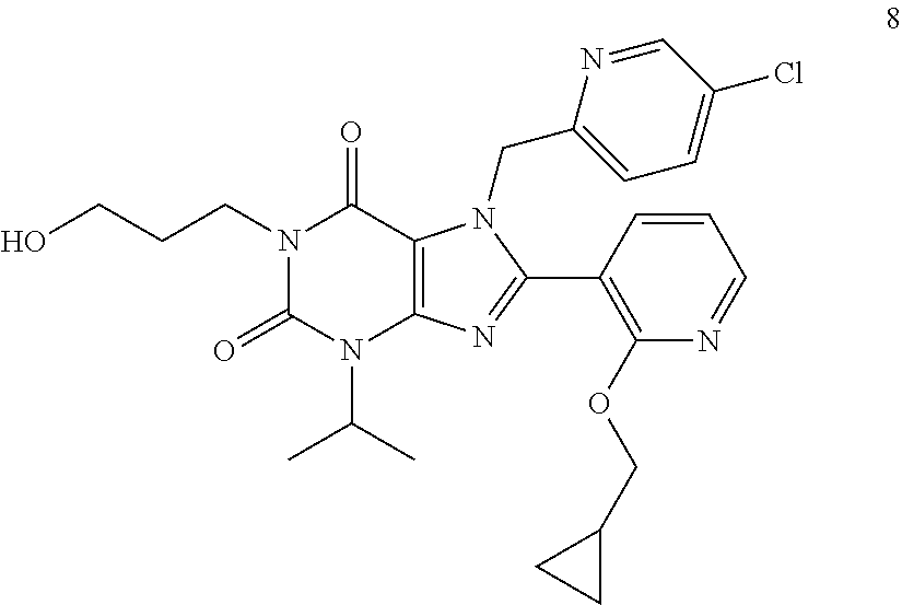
N1(CCCO)C(=O)N(C(C)C)C2=C(C1=O)N(CC1=CC=C(Cl)C=N1)C(C1=C(OCC3CC3)N=CC=C1)=N2
